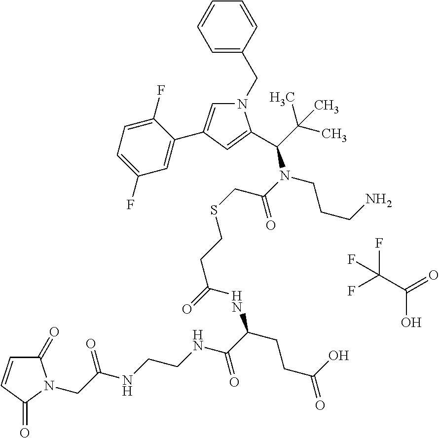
C(O)(=O)C(F)(F)F.C1=CC(CN2C=C(C3=CC(F)=CC=C3F)C=C2C(N(C(CSCCC(=O)NC(CCC(O)=O)C(=O)NCCNC(CN2C(=O)C=CC2=O)=O)=O)CCCN)C(C)(C)C)=CC=C1
